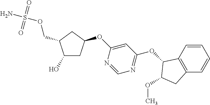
C(OS(N)(=O)=O)C1C(O)CC(OC2=CC(OC3C4=C(C=CC=C4)CC3OC)=NC=N2)C1
